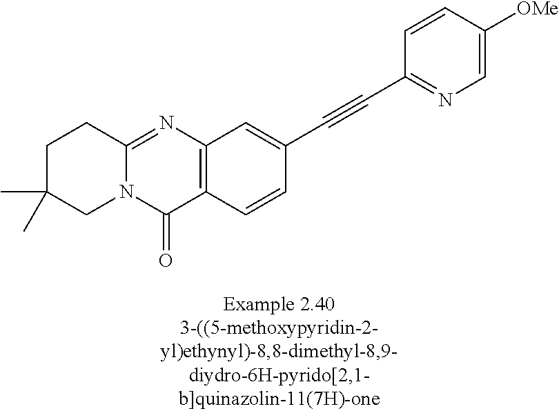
C1C(C)(C)CN2C(=NC3=C(C2=O)C=CC(C#CC2=NC=C([OMe])C=C2)=C3)C1
